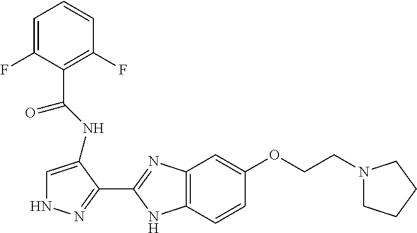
C1=C(F)C(C(NC2=CNN=C2C2=NC3=C(N2)C=CC(OCCN2CCCC2)=C3)=O)=C(F)C=C1
